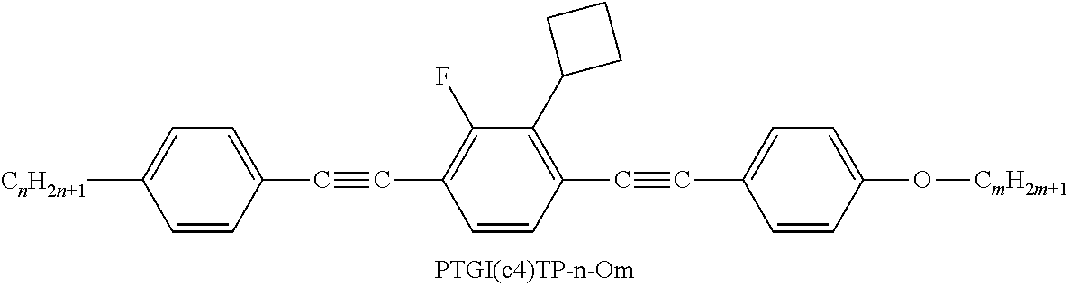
[CnH2n+1]C1=CC=C(C#CC2=C(F)C(C3CCC3)=C(C#CC3=CC=C(O[CmH2m+1])C=C3)C=C2)C=C1
